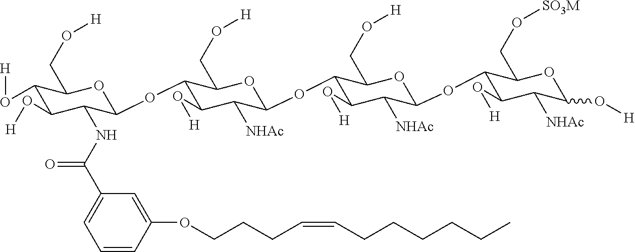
C1(O[H])C(O[H])C(NC(=O)C2=CC=CC(OCCCC=CCCCCCC)=C2)C(OC2C(O[H])C([NHAc])C(OC3C(O[H])C([NHAc])C(OC4C(O[H])C([NHAc])C(O[H])OC4CO[SO3M])OC3CO[H])OC2CO[H])OC1CO[H]
